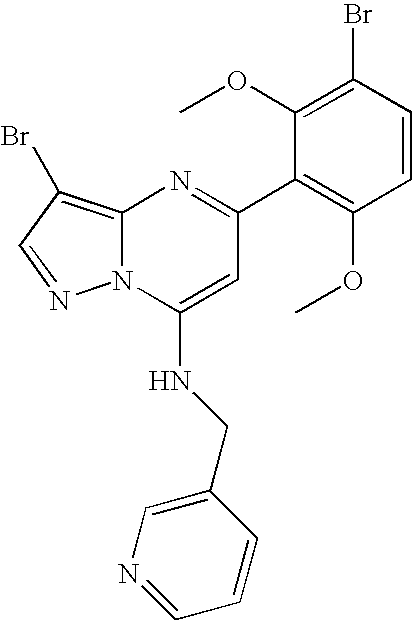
N12C(=C(Br)C=N1)N=C(C1=C(OC)C=CC(Br)=C1OC)C=C2NCC1=CN=CC=C1
